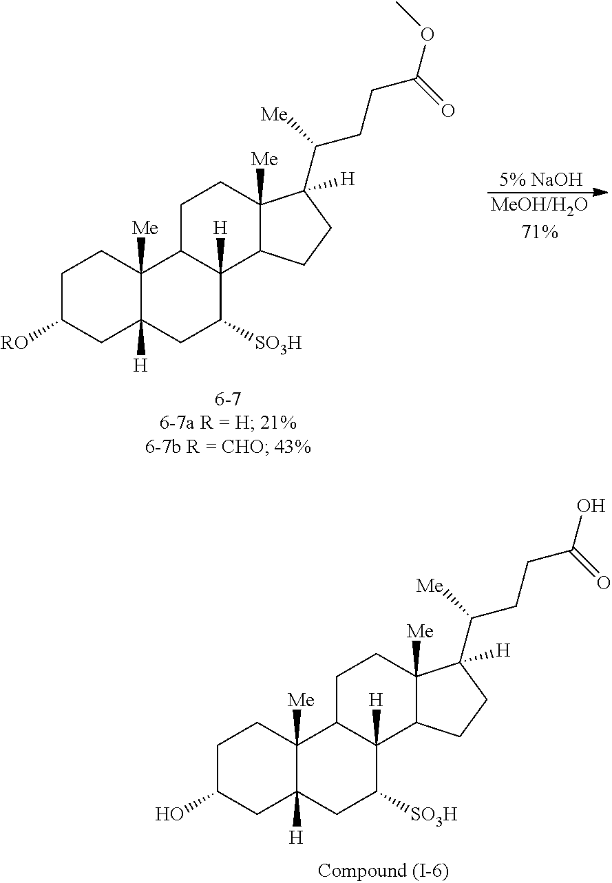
C1C(O)CC2([H])C([Me])(C1)C1C([H])(C([SO3H])C2)C2C([Me])(CC1)C([H])(C(CCC(O)=O)[Me])CC2.C1C([RO])CC2([H])C([Me])(C1)C1C([H])(C([SO3H])C2)C2C([Me])(CC1)C([H])(C(CCC(OC)=O)[Me])CC2.[5% NaOH].[MeOH/H2O71%]
